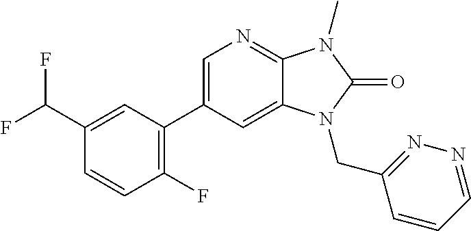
C1(C2=C(F)C=CC(C(F)F)=C2)=CN=C2C(=C1)N(CC1=NN=CC=C1)C(=O)N2C
